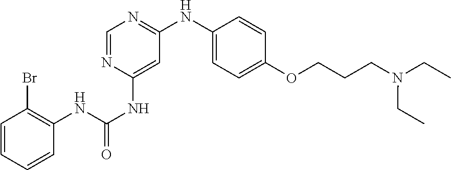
C1=CC=CC(NC(=O)NC2=CC(NC3=CC=C(OCCCN(CC)CC)C=C3)=NC=N2)=C1Br
